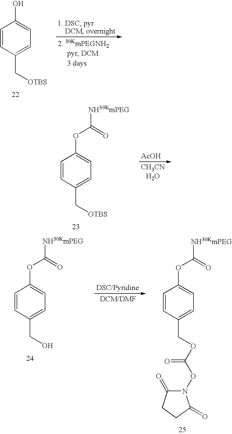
OC1=CC=C(C[OTBS])C=C1.O(C1=CC=C(C[OTBS])C=C1)C(=O)[NH30KmPEG].[AcOH].O(C1=CC=C(CO)C=C1)C(=O)[NH30KmPEG].[DSC/Pyridine].O(C1=CC=C(COC(ON2C(=O)CCC2=O)=O)C=C1)C(=O)[NH30KmPEG]
